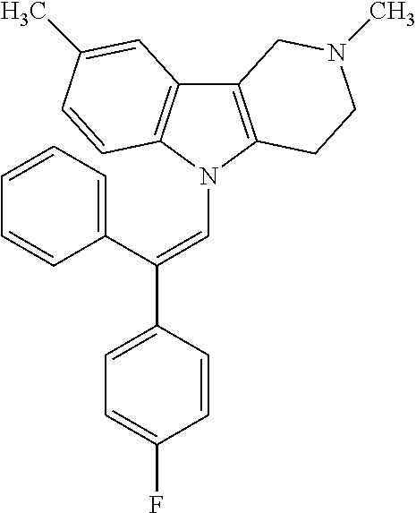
C12=C(N(C=C(C3=CC=CC=C3)C3=CC=C(F)C=C3)C3=C1C=C(C)C=C3)CCN(C)C2
